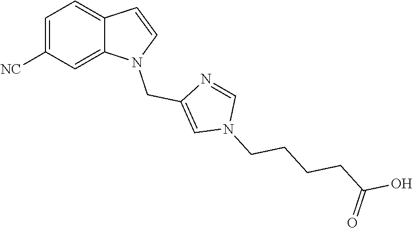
C1=C([NC])C=C2C(=C1)C=CN2CC1=CN(CCCCC(O)=O)C=N1
